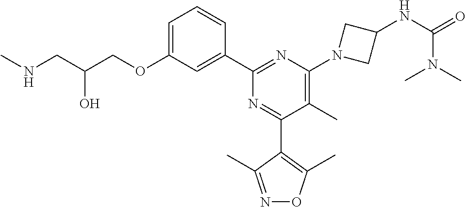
C1=C(OCC(CNC)O)C=C(C2=NC(N3CC(NC(=O)N(C)C)C3)=C(C)C(C3=C(C)ON=C3C)=N2)C=C1
